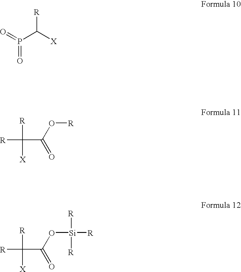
O=P(C([R])[X])=O.[R]C([R])([X])C(=O)O[R].[R]C([R])([X])C(=O)O[Si]([R])([R])[R]
